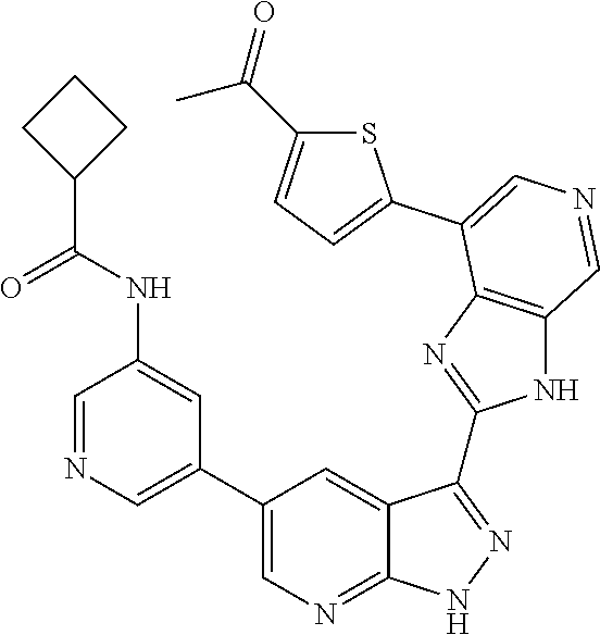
C1=NC=C(C2=CN=C3C(=C2)C(C2=NC4=C(N2)C=NC=C4C2=CC=C(C(=O)C)S2)=NN3)C=C1NC(C1CCC1)=O
